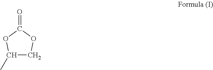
C1(C)COC(=O)O1
